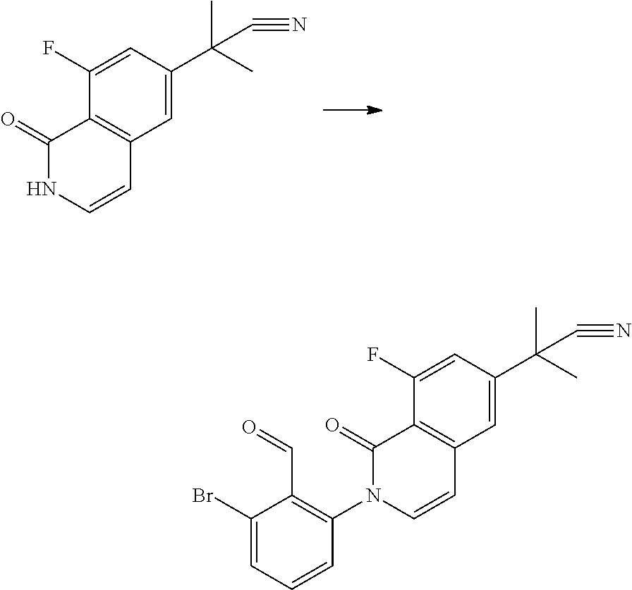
C1(F)=CC(C(C)(C)C#N)=CC2=C1C(=O)NC=C2.C1(F)=CC(C(C)(C)C#N)=CC2=C1C(=O)N(C1=C(C=O)C(Br)=CC=C1)C=C2
